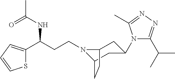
N1(CCC(C2=CC=CS2)NC(C)=O)C2CC(N3C(C(C)C)=NN=C3C)CC1CC2
